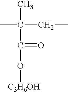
CC(CC)(C)C(=O)O[C3H6OH]
